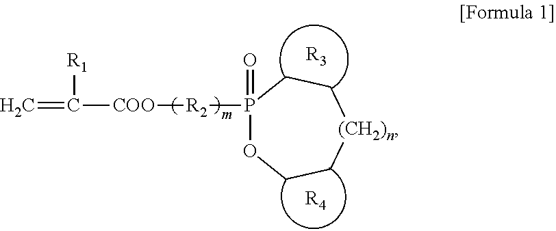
C=C([R1])[COO][R2]P1(=O)OCC[(CH2)n]CC1.[R3].[R4]
